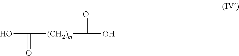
OC([(CH2)m]C(O)=O)=O
